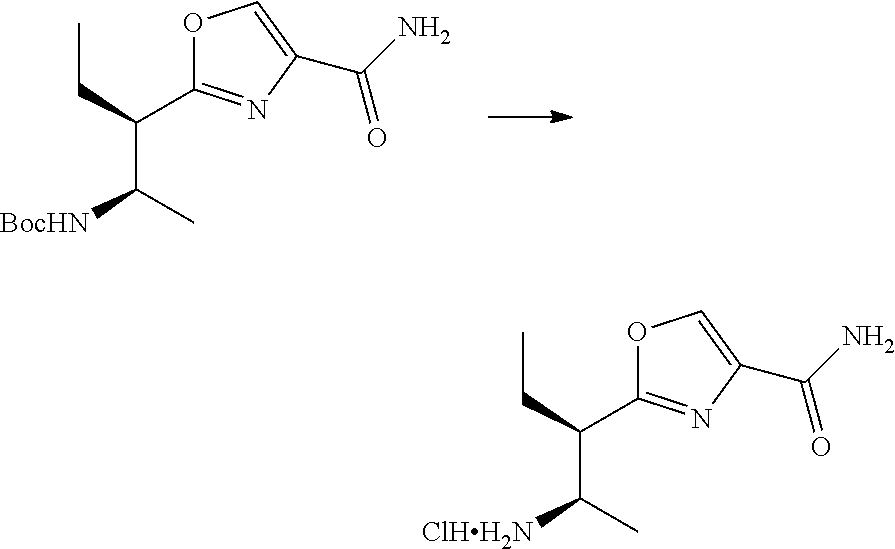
C(C(C(C)[BocHN])C1=NC(C(N)=O)=CO1)C.C(C(C(C)[ClHH2N])C1=NC(C(N)=O)=CO1)C
